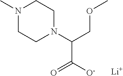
N1(C)CCN(C(COC)C([O-])=O)CC1.[Li]
